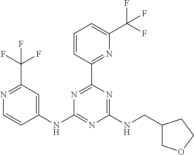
C1(NC2=NC(NCC3COCC3)=NC(C3=NC(C(F)(F)F)=CC=C3)=N2)=CC(C(F)(F)F)=NC=C1
